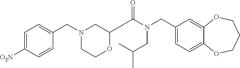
C1(CN(C(=O)C2OCCN(CC3=CC=C([O2N])C=C3)C2)CC(C)C)=CC=C2C(=C1)OCCCO2
